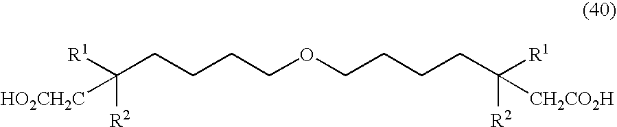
[R1]C(CCCCOCCCCC([R1])([R2])[CH2CO2H])([R2])[HO2CH2C]
